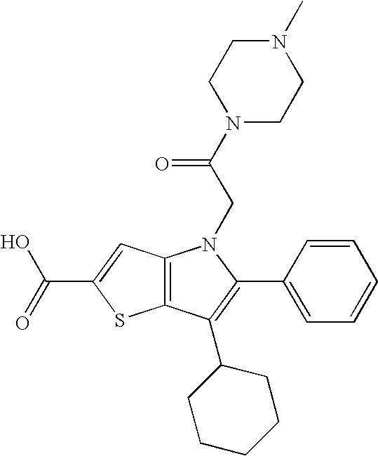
C12=C(C(C3CCCCC3)=C(C3=CC=CC=C3)N1CC(N1CCN(C)CC1)=O)SC(C(=O)O)=C2
